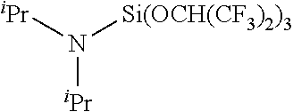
[iPr]N([Si(OCH(CF3)2)3])[iPr]
